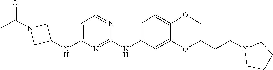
C1(NC2CN(C(=O)C)C2)=CC=NC(NC2=CC=C(OC)C(OCCCN3CCCC3)=C2)=N1
